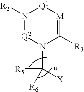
N1([R2])[Q2]N(C([X])([R5])[R6])C([R3])=[M][Q1]1
